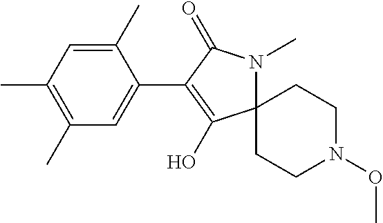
C12(N(C)C(=O)C(C3=CC(C)=C(C)C=C3C)=C1O)CCN(OC)CC2
